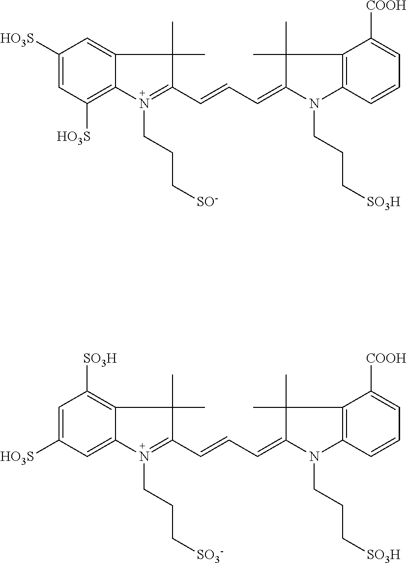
C1=C([HO3S])C=C2C(=C1[SO3H])C(C)(C)C(C=CC=C1N(CCC[SO3H])C3=C(C1(C)C)C([COOH])=CC=C3)=N2CCC[SO3-].C1([HO3S])=CC([HO3S])=C2C(=C1)C(C)(C)C(C=CC=C1N(CCC[SO3H])C3=C(C1(C)C)C([COOH])=CC=C3)=N2CCC[SO-]
